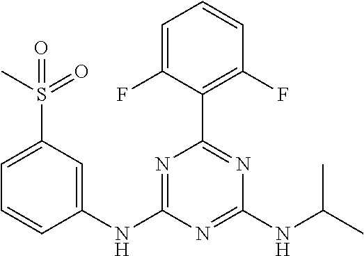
C1(NC2=NC(C3=C(F)C=CC=C3F)=NC(NC(C)C)=N2)=CC(S(C)(=O)=O)=CC=C1
